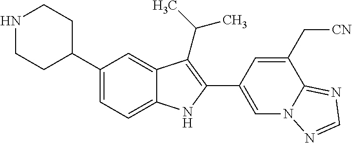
N1CCC(C2=CC=C3C(=C2)C(C(C)C)=C(C2=CN4C(=NC=N4)C(C[CN])=C2)N3)CC1
